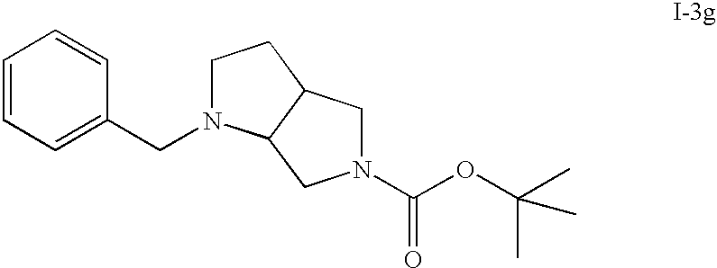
N1(C(OC(C)(C)C)=O)CC2C(C1)N(CC1=CC=CC=C1)CC2
